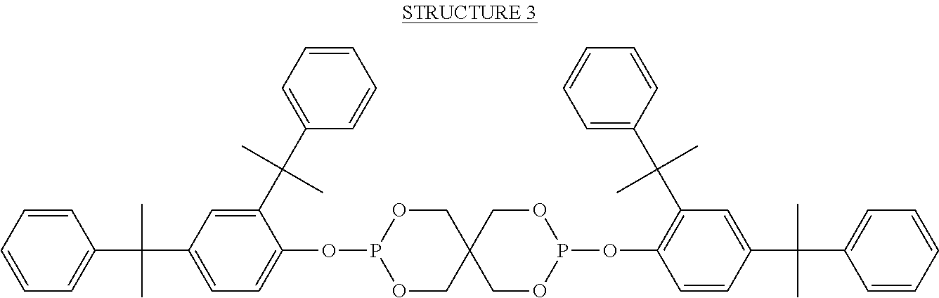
O1CC2(COP1OC1=CC=C(C(C)(C)C3=CC=CC=C3)C=C1C(C1=CC=CC=C1)(C)C)COP(OC1=C(C(C3=CC=CC=C3)(C)C)C=C(C(C)(C)C3=CC=CC=C3)C=C1)OC2
